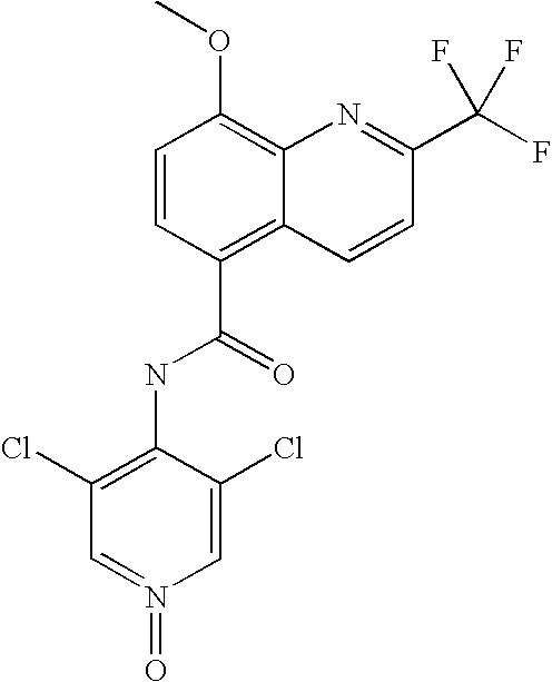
C1=CC(C(=O)NC2=C(Cl)C=N(=O)C=C2Cl)=C2C(=C1OC)N=C(C(F)(F)F)C=C2
